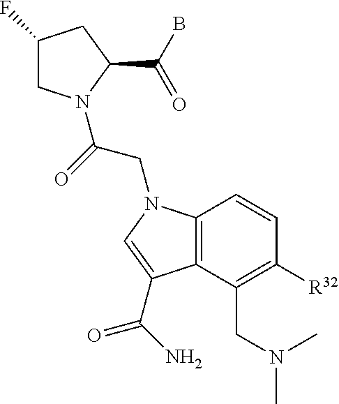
C1(F)CN(C(=O)CN2C3=C(C(CN(C)C)=C([R32])C=C3)C(C(=O)N)=C2)C(C(B)=O)C1
